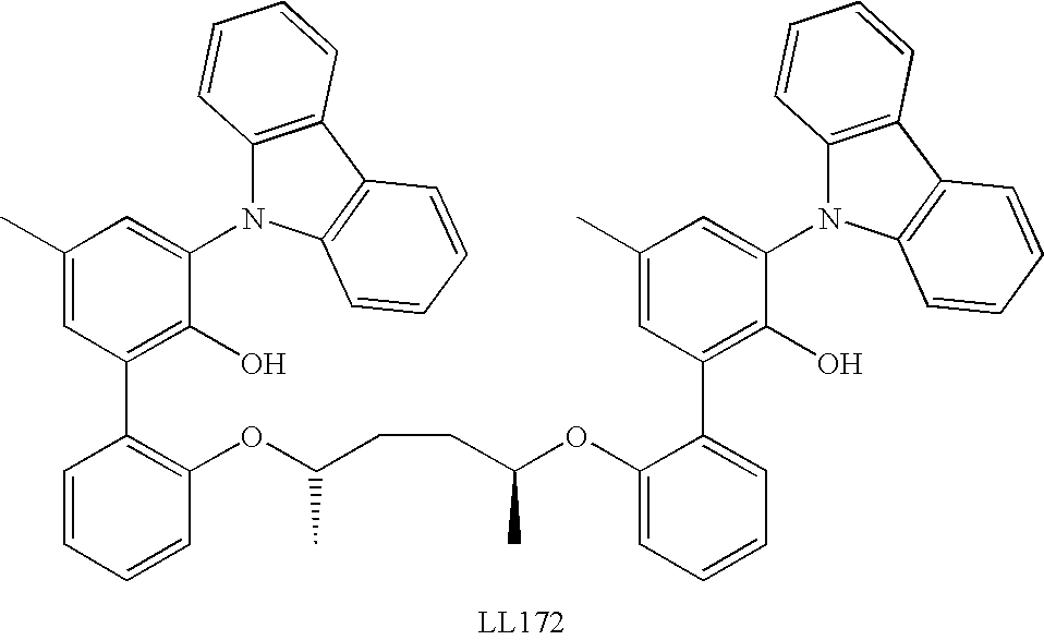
C1=CC=CC(OC(CCC(OC2=CC=CC=C2C2=C(O)C(N3C4=C(C5=C3C=CC=C5)C=CC=C4)=CC(C)=C2)C)C)=C1C1=C(O)C(N2C3=C(C4=C2C=CC=C4)C=CC=C3)=CC(C)=C1
